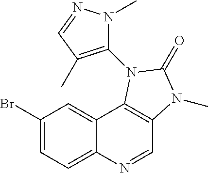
C1(Br)=CC=C2C(=C1)C1=C(C=N2)N(C)C(=O)N1C1=C(C)C=NN1C
